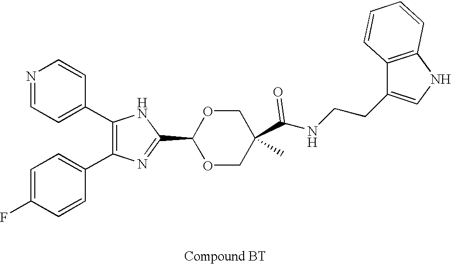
C1(C2=CC=NC=C2)=C(C2=CC=C(F)C=C2)N=C(C2OCC(C(NCCC3=CNC4=C3C=CC=C4)=O)(C)CO2)N1
